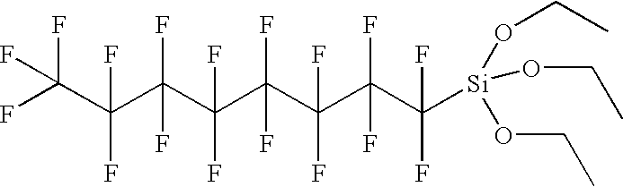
[Si](OCC)(OCC)(OCC)C(F)(F)C(F)(C(C(C(C(C(C(F)(F)F)(F)F)(F)F)(F)F)(F)F)(F)F)F
